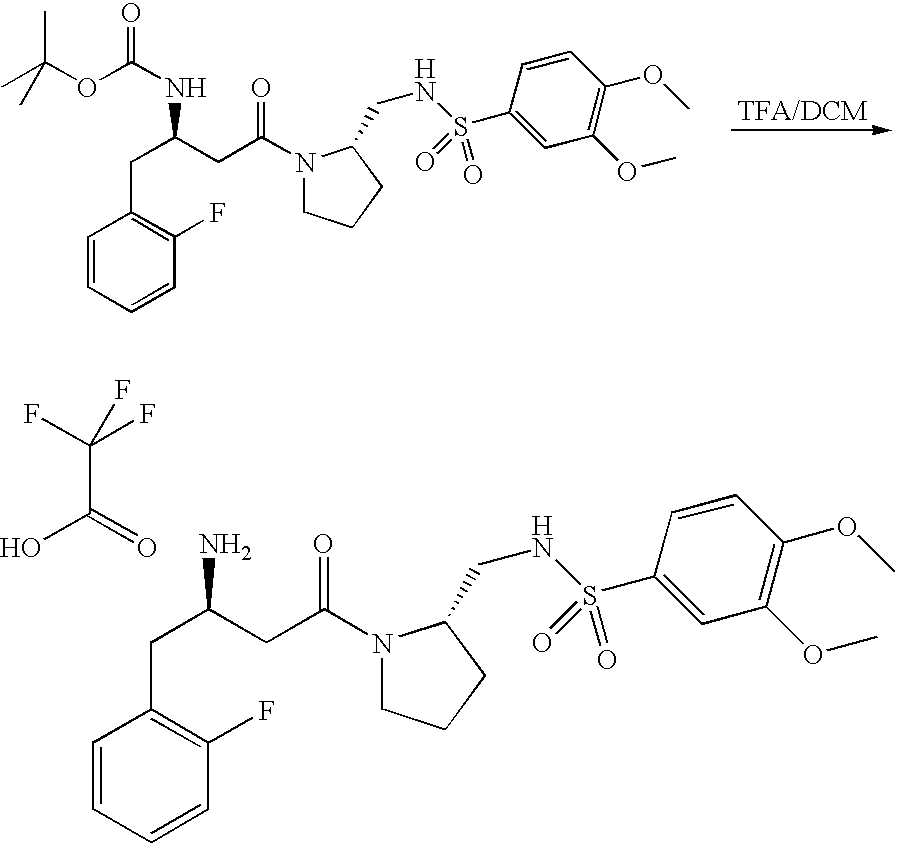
CC(OC(NC(CC1=C(F)C=CC=C1)CC(N1CCCC1CNS(C1=CC(OC)=C(OC)C=C1)(=O)=O)=O)=O)(C)C.C(C(=O)O)(F)(F)F.NC(CC1=C(F)C=CC=C1)CC(N1CCCC1CNS(C1=CC(OC)=C(OC)C=C1)(=O)=O)=O
